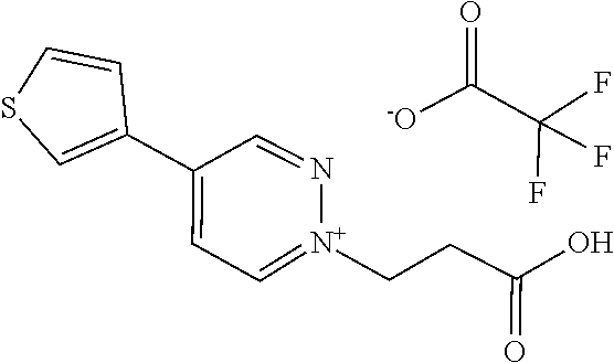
C1(C2=CC=[N+](CCC(=O)O)N=C2)=CSC=C1.C(C(F)(F)F)([-O])=O
